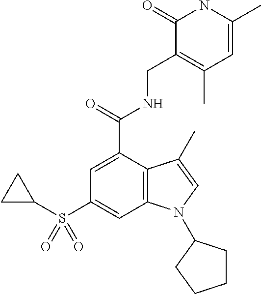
S(C1CC1)(C1=CC2=C(C(C(=O)NCC3=C(C)C=C(C)NC3=O)=C1)C(C)=CN2C1CCCC1)(=O)=O
